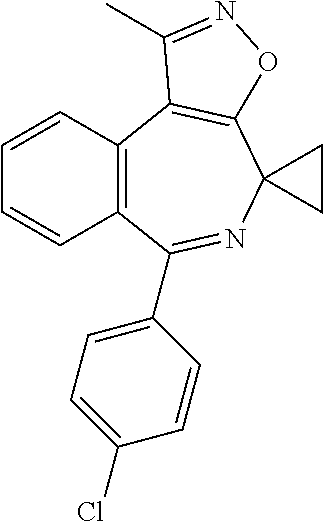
C12=C(C3=C(C4(N=C1C1=CC=C(Cl)C=C1)CC4)ON=C3C)C=CC=C2
